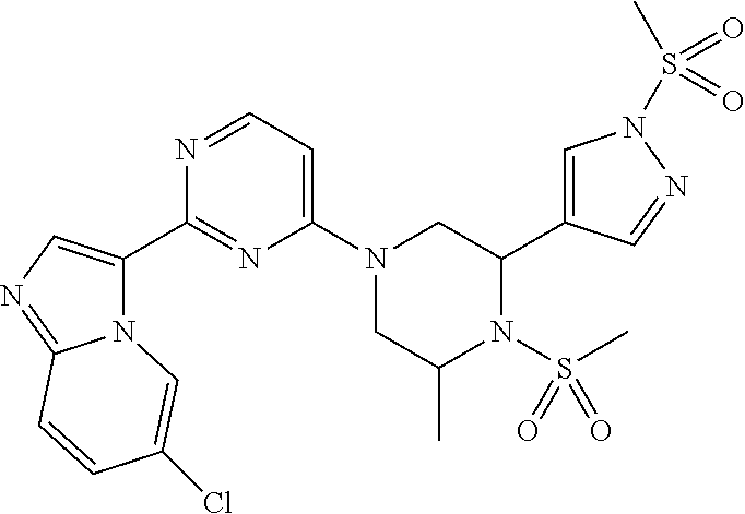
N12C(C3=NC(N4CC(C)N(S(C)(=O)=O)C(C5=CN(S(C)(=O)=O)N=C5)C4)=CC=N3)=CN=C1C=CC(Cl)=C2
